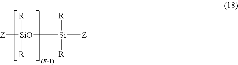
[Z][SiO]([Si]([R])([R])[Z])([R])[R]
